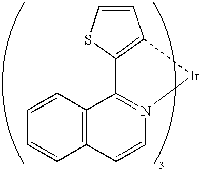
C1=CSC2=C1[Ir]N1=C2C2=C(C=C1)C=CC=C2
